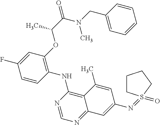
C1=CC(NC2=C3C(=NC=N2)C=C(N=S2(=O)CCCC2)C=C3C)=C(OC(C(=O)N(CC2=CC=CC=C2)C)C)C=C1F
